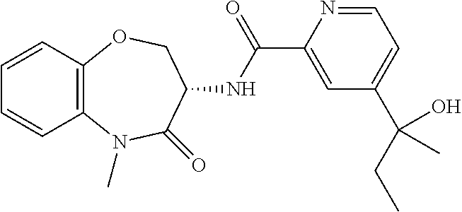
C12=C(C=CC=C1)OCC(NC(C1=CC(C(C)(O)CC)=CC=N1)=O)C(=O)N2C
